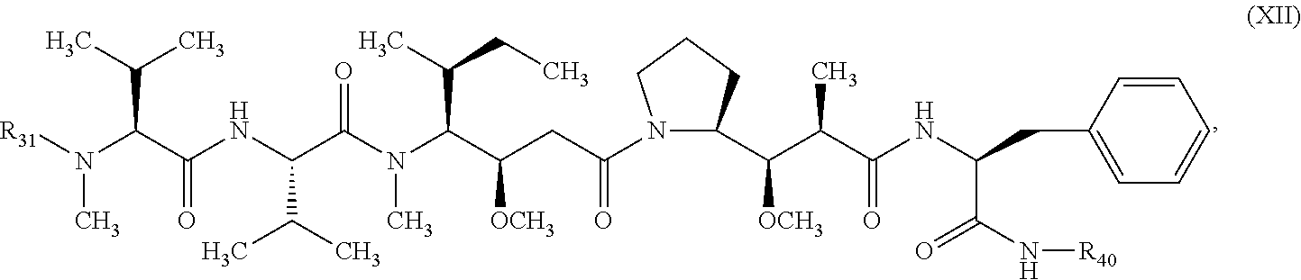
[R31]N(C(C(NC(C(N(C(C(CC(N1C(C(C(C(NC(CC2=CC=CC=C2)C(N[R40])=O)=O)C)[OCH3])CCC1)=O)[OCH3])C(CC)C)C)=O)C(C)C)=O)C(C)C)C
